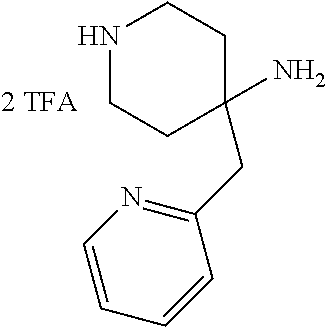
N1CCC(N)(CC2=NC=CC=C2)CC1
